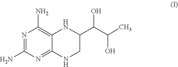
N1=C(N)N=C2C(=C1N)NC(C(C(O)C)O)CN2
